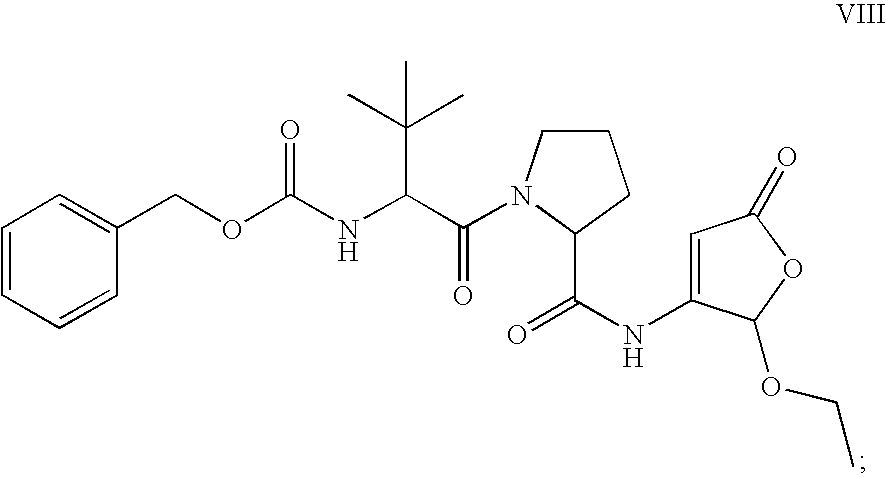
O=C(NC1=CC(=O)OC1OCC)C1N(C(C(NC(=O)OCC2=CC=CC=C2)C(C)(C)C)=O)CCC1
